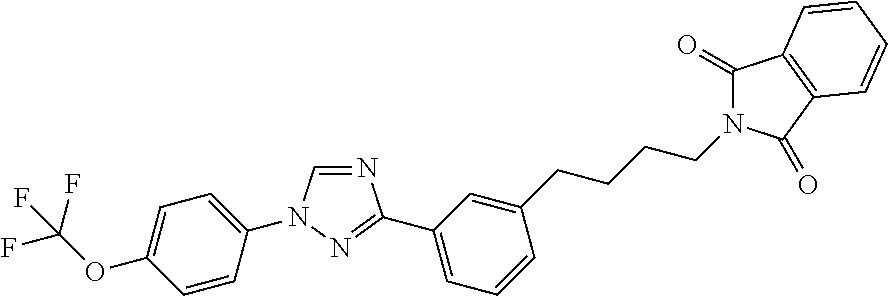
N1=CN(C2=CC=C(OC(F)(F)F)C=C2)N=C1C1=CC=CC(CCCCN2C(=O)C3=C(C2=O)C=CC=C3)=C1
